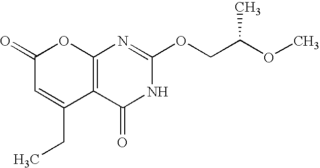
C12=C(C(=O)NC(OCC(OC)C)=N1)C(CC)=CC(=O)O2
